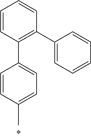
C1(C2=CC=C(C)C=C2)=C(C2=CC=CC=C2)C=CC=C1
